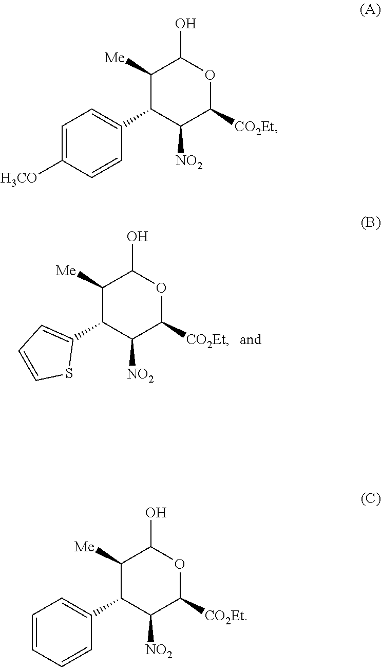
C1([Me])C(C2=CC=CS2)C([NO2])C([CO2Et])OC1O.C1=C([H3CO])C=CC(C2C([Me])C(O)OC([CO2Et])C2[NO2])=C1.C1=CC=CC(C2C([Me])C(O)OC([CO2Et])C2[NO2])=C1
